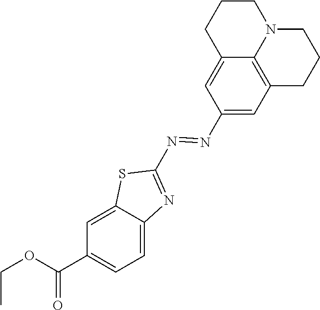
C1=C(N=NC2=NC3=CC=C(C(OCC)=O)C=C3S2)C=C2C3=C1CCCN3CCC2
